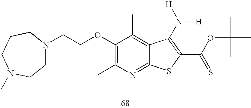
C1(OCCN2CCN(C)CCC2)=C(C)N=C2C(=C1C)C(N([H])[H])=C(C(OC(C)(C)C)=S)S2
